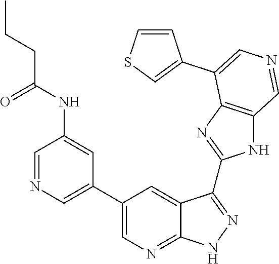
C1=NC=C(C2=CN=C3C(=C2)C(C2=NC4=C(N2)C=NC=C4C2=CSC=C2)=NN3)C=C1NC(=O)CCC
